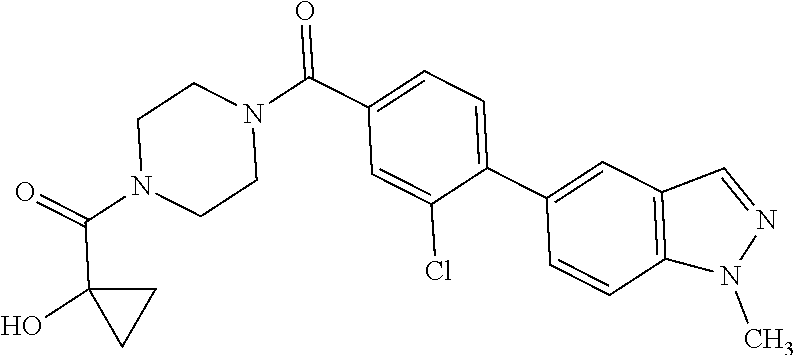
O=C(N1CCN(C(=O)C2=CC=C(C3=CC4=C(C=C3)N(C)N=C4)C(Cl)=C2)CC1)C1(O)CC1
